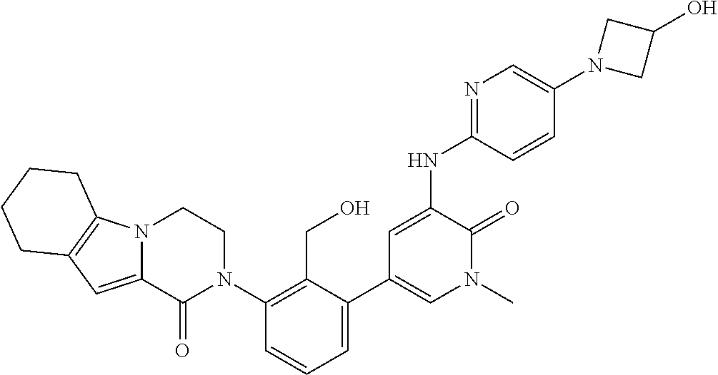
N(C1=CC(C2=CC=CC(N3CCN4C(=CC5=C4CCCC5)C3=O)=C2CO)=CN(C)C1=O)C1=NC=C(N2CC(O)C2)C=C1
